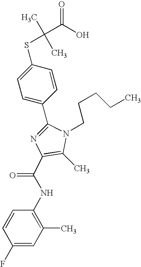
C1(C2=CC=C(SC(C)(C)C(O)=O)C=C2)=NC(C(NC2=C(C)C=C(F)C=C2)=O)=C(C)N1CCCCC
